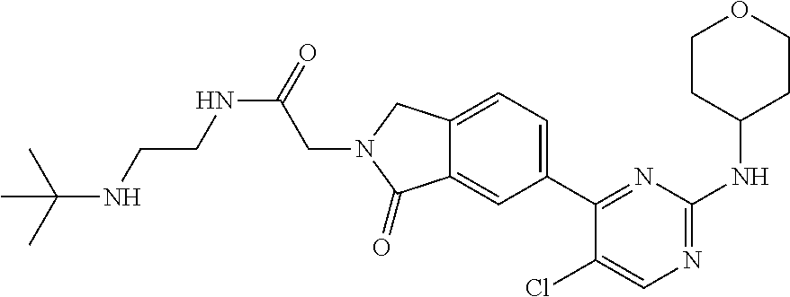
CC(C)(NCCNC(=O)CN1C(=O)C2=CC(C3=NC(NC4CCOCC4)=NC=C3Cl)=CC=C2C1)C
